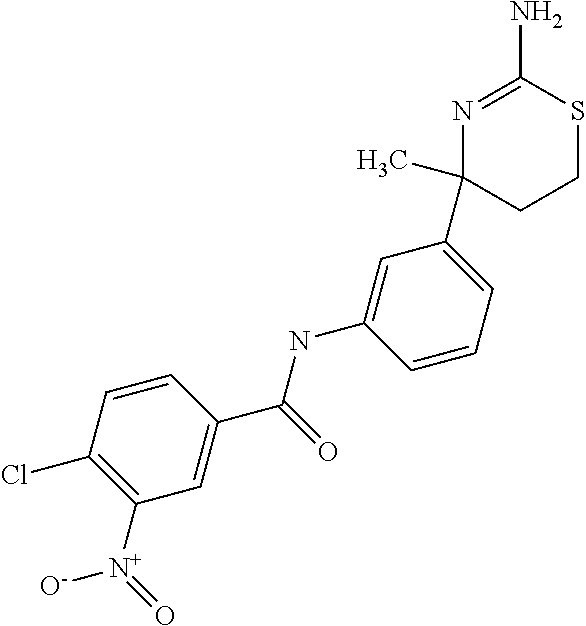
C1([N+](=O)[O-])=C(Cl)C=CC(C(=O)NC2=CC(C3(C)CCSC(N)=N3)=CC=C2)=C1
